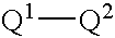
[Q1][Q2]
